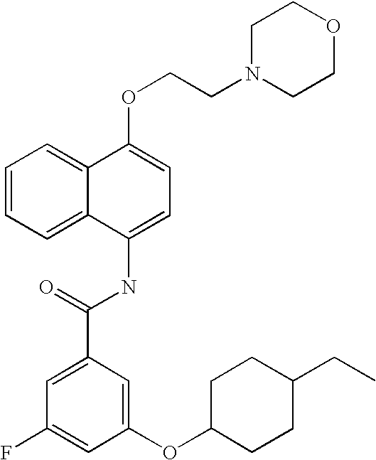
C1=CC=C2C(=C1)C(OCCN1CCOCC1)=CC=C2NC(C1=CC(F)=CC(OC2CCC(CC)CC2)=C1)=O
